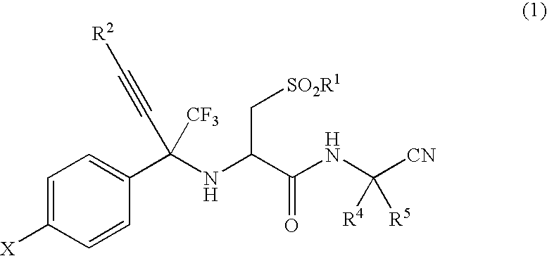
C1=C([X])C=CC(C(NC(C(NC([CN])([R5])[R4])=O)C[SO2R1])([CF3])C#C[R2])=C1
